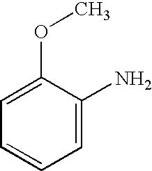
C1=C(OC)C(N)=CC=C1
